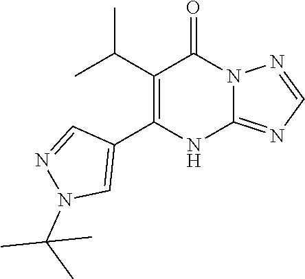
C12=NC=NN1C(=O)C(C(C)C)=C(C1=CN(C(C)(C)C)N=C1)N2
